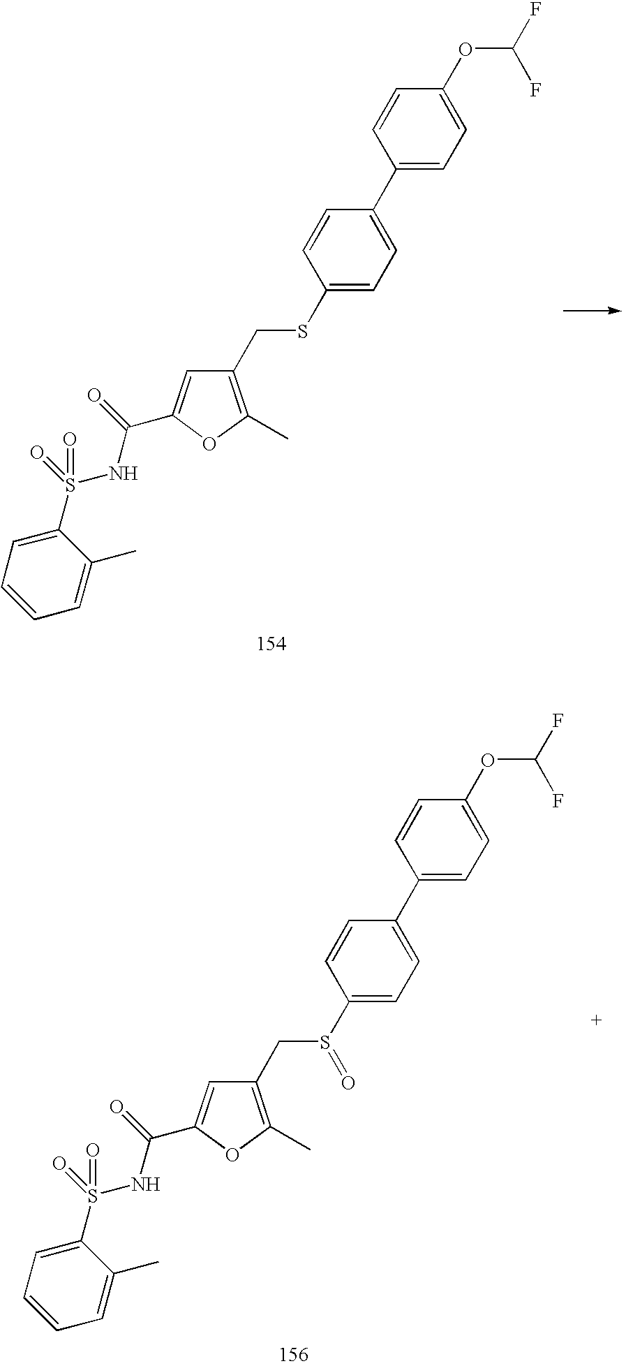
S(CC1=C(C)OC(C(=O)NS(C2=CC=CC=C2C)(=O)=O)=C1)C1=CC=C(C2=CC=C(OC(F)F)C=C2)C=C1.S(CC1=C(C)OC(C(=O)NS(C2=CC=CC=C2C)(=O)=O)=C1)(C1=CC=C(C2=CC=C(OC(F)F)C=C2)C=C1)=O
